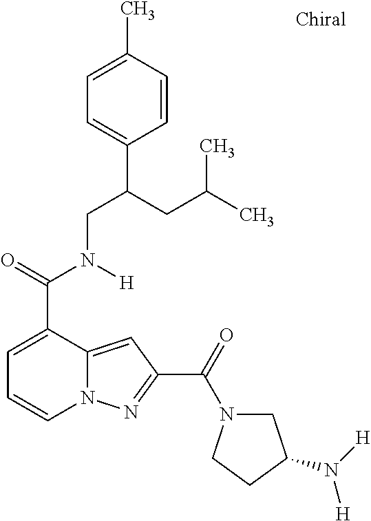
C1=C(C(=O)N(CC(C2=CC=C(C)C=C2)CC(C)C)[H])C2=CC(C(=O)N3CC(N([H])[H])CC3)=NN2C=C1
